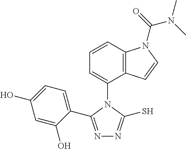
C1=CC2=C(C(N3C(C4=CC=C(O)C=C4O)=NN=C3S)=C1)C=CN2C(=O)N(C)C
